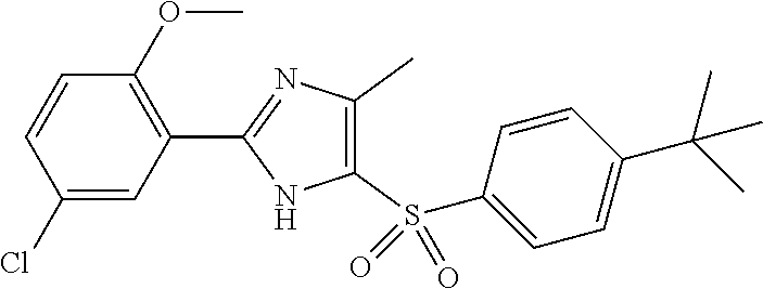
C1(S(C2=CC=C(C(C)(C)C)C=C2)(=O)=O)=C(C)N=C(C2=C(OC)C=CC(Cl)=C2)N1
